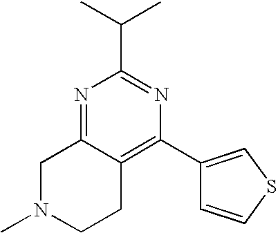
C1(C(C)C)=NC(C2=CSC=C2)=C2C(=N1)CN(C)CC2
